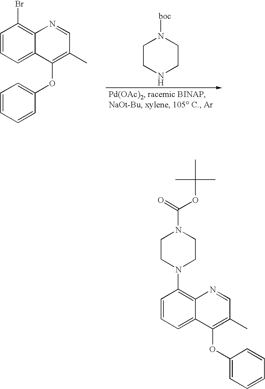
C1CNCCN1[boc].C1=CC=C2C(=C1Br)N=CC(C)=C2OC1=CC=CC=C1.C1CN(C2=C3C(=CC=C2)C(OC2=CC=CC=C2)=C(C)C=N3)CCN1C(=O)OC(C)(C)C
